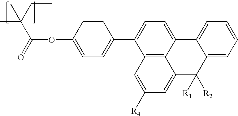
C12=C3C(=CC=C1C1=CC=C(OC(C(C)(C)CC)=O)C=C1)C1=CC=CC=C1C([R1])([R2])C3=CC([R4])=C2
